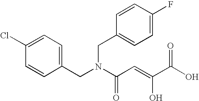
C1=CC(CN(C(C=C(O)C(O)=O)=O)CC2=CC=C(F)C=C2)=CC=C1Cl
